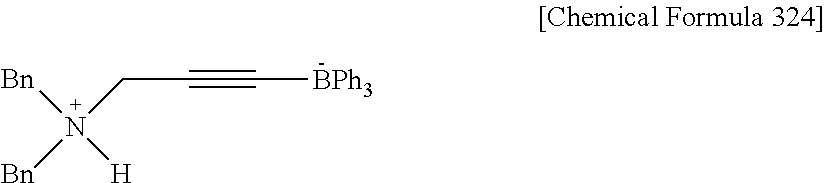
[Bn]N([H])([Bn])CC#C[BPh3]
